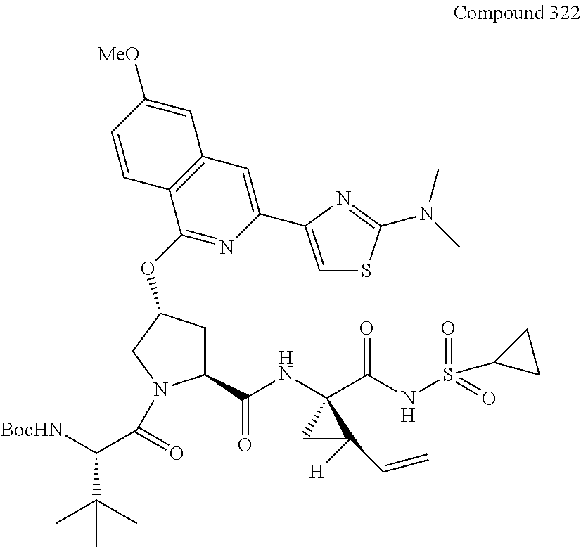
C1(C(NC2(C(NS(=O)(=O)C3CC3)=O)CC2([H])C=C)=O)CC(OC2=NC(C3=CSC(N(C)C)=N3)=CC3=C2C=CC([MeO])=C3)CN1C(C([BocHN])C(C)(C)C)=O
